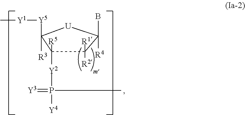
C1([R2])([R1])C([R4])(B)[U]C([Y5][Y1]C)([R3])C1([Y2]P(=[Y3])([Y4])C)[R5]
